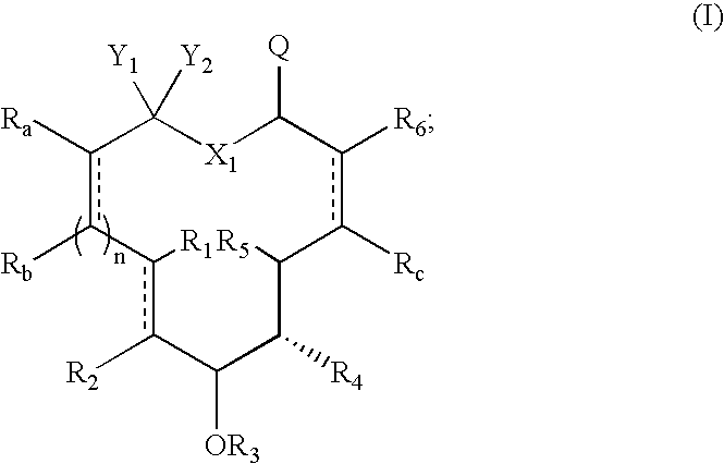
c1([Ra])c([Rb])-c([R1])c([R2])C([OR3])C([R4])C([R5])c([Rc])c([R6])C([Q])[X1]C1([Y1])[Y2]
